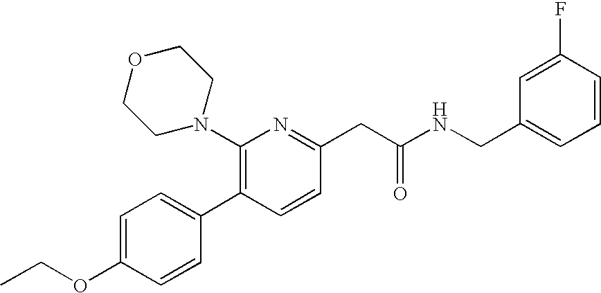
C1(OCC)=CC=C(C2=C(N3CCOCC3)N=C(CC(NCC3=CC=CC(F)=C3)=O)C=C2)C=C1
